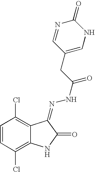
C1=CC(Cl)=C2C(=C1Cl)C(=NNC(=O)CC1=CNC(=O)N=C1)C(=O)N2
